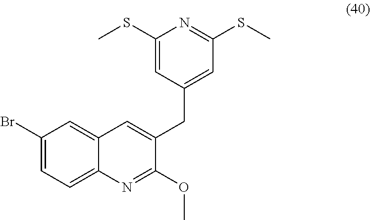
C1=C(SC)N=C(SC)C=C1CC1=CC2=CC(Br)=CC=C2N=C1OC
